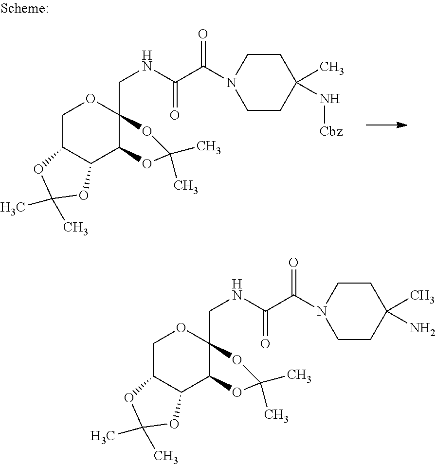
C1C2C(C3C(CNC(C(=O)N4CCC(C)(N[Cbz])CC4)=O)(O1)OC(C)(C)O3)OC(C)(C)O2.C1C2C(C3C(CNC(C(=O)N4CCC(C)(N)CC4)=O)(O1)OC(C)(C)O3)OC(C)(C)O2
